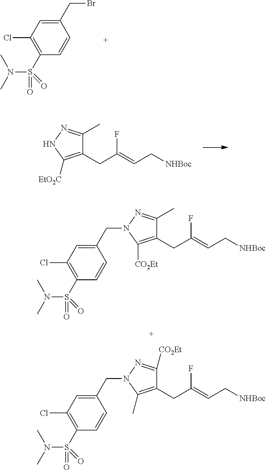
C1(Cl)=C(S(=O)(N(C)C)=O)C=CC(CBr)=C1.C1(CC(=CC[NHBoc])F)=C([EtO2C])NN=C1C.C1(Cl)=C(S(=O)(N(C)C)=O)C=CC(CN2N=C(C)C(CC(=CC[NHBoc])F)=C2[CO2Et])=C1.C1(Cl)=C(S(=O)(N(C)C)=O)C=CC(CN2N=C([CO2Et])C(CC(=CC[NHBoc])F)=C2C)=C1
